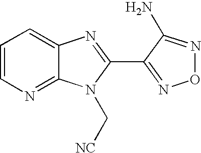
C1=CN=C2C(=C1)N=C(C1=NON=C1N)N2C[NC]
